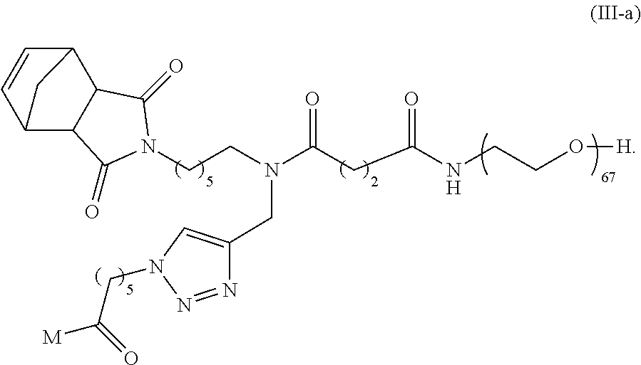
C12C=CC(C3C1C(=O)N(CCN(C(CC(NCCO[H])=O)=O)CC1=CN(CC(=O)[M])N=N1)C3=O)C2
